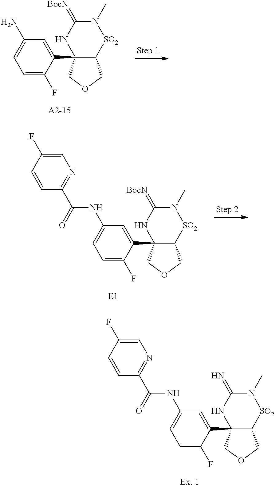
C1(N)=CC=C(F)C(C23C(COC2)[SO2]N(C)C(=[BocN])N3)=C1.C12C(C3=CC(NC(=O)C4=NC=C(F)C=C4)=CC=C3F)(COC1)NC(=[BocN])N(C)[SO2]2.C12C(C3=CC(NC(=O)C4=NC=C(F)C=C4)=CC=C3F)(COC1)NC(=N)N(C)[SO2]2
